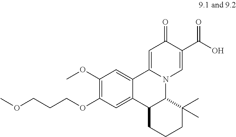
O(CCCOC1=C(OC)C=C2C(=C1)C1C(N3C2=CC(=O)C(C(O)=O)=C3)C(C)(C)CCC1)C
